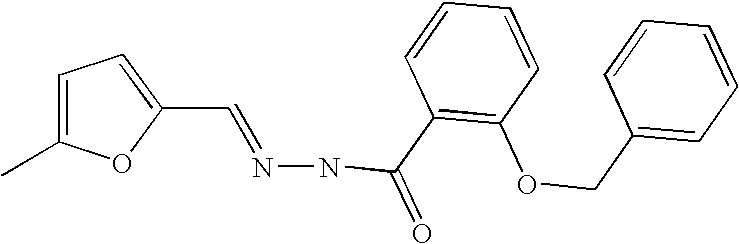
C1=C(C)OC(C=NNC(=O)C2=C(OCC3=CC=CC=C3)C=CC=C2)=C1
